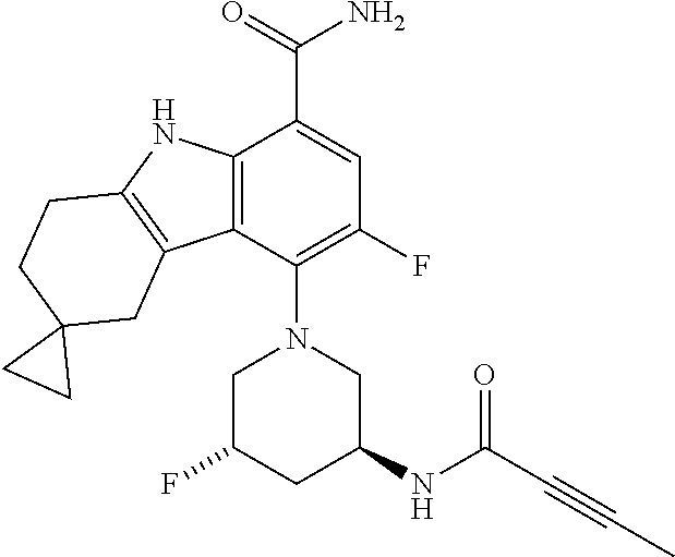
C12=C(C(N3CC(NC(=O)C#CC)CC(F)C3)=C(F)C=C1C(N)=O)C1=C(N2)CCC2(C1)CC2
